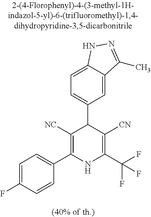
C1=C2C(=CC=C1C1C([NC])=C(C3=CC=C(F)C=C3)NC(C(F)(F)F)=C1[CN])NN=C2C
